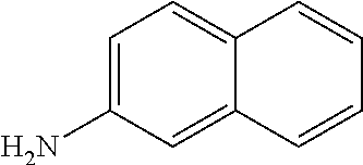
C1=C(N)C=C2C(=C1)C=CC=C2
